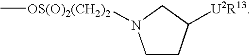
C1CC([U2R13])CN1[OS(O)2(CH2)2]C
